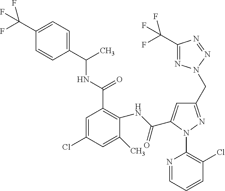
C1(C(F)(F)F)=CC=C(C(NC(C2=C(NC(=O)C3=CC(CN4N=C(C(F)(F)F)N=N4)=NN3C3=C(Cl)C=CC=N3)C(C)=CC(Cl)=C2)=O)C)C=C1
